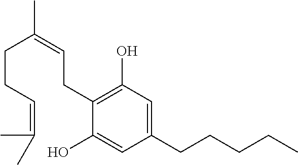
C(CC=C(C)C)C(=CCC1=C(O)C=C(CCCCC)C=C1O)C
